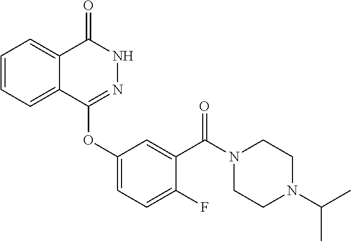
C1=CC=C2C(=C1)C(=O)NN=C2OC1=CC=C(F)C(C(N2CCN(C(C)C)CC2)=O)=C1
